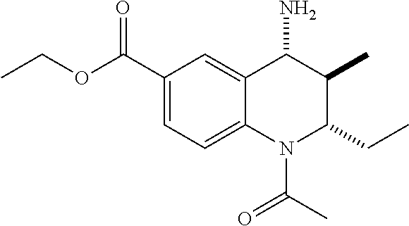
C1(C(OCC)=O)=CC=C2C(=C1)C(N)C(C)C(CC)N2C(C)=O
